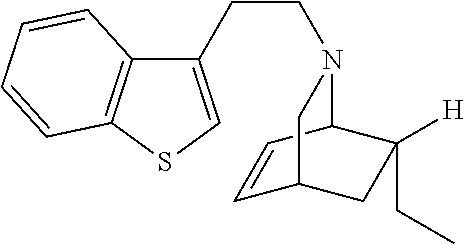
C1(CCN2C3C=CC(CC3([H])CC)C2)=CSC2=C1C=CC=C2
